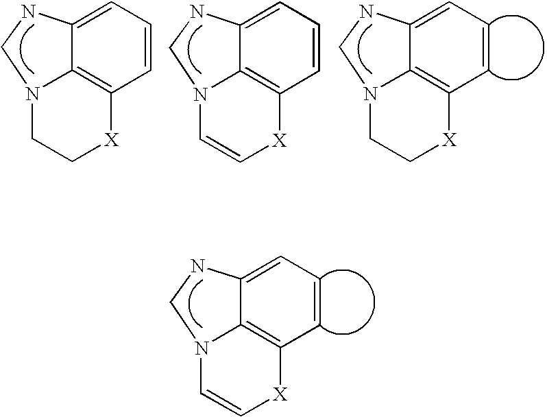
C12=C3C(=CC=C1)NCN3CC[X]2.C12=C3C(=CC=C1)NCN3C=C[X]2.C12=C3C(=CC=C1)NCN3CC[X]2.C12=C3C(=CC=C1)NCN3C=C[X]2
